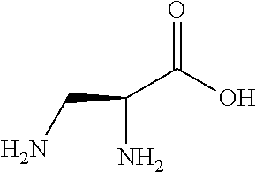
O=C(O)C(N)CN
